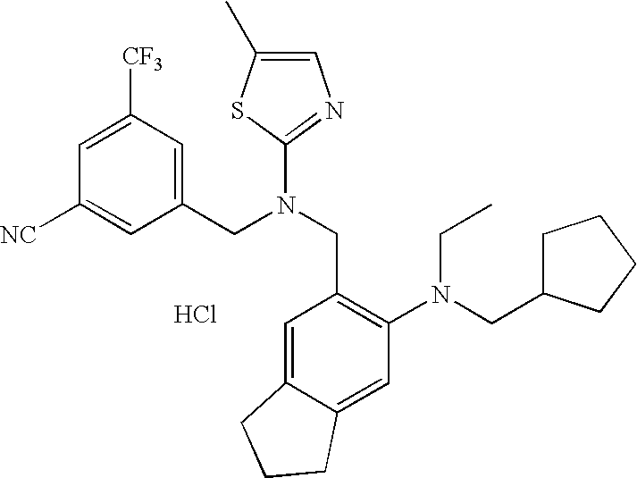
C1([NC])=CC(CN(CC2=C(N(CC3CCCC3)CC)C=C3C(=C2)CCC3)C2=NC=C(C)S2)=CC([CF3])=C1.Cl
